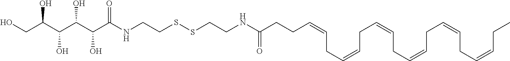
O=C(NCCSSCCNC(C(C(C(C(CO)O)O)O)O)=O)CCC=CCC=CCC=CCC=CCC=CCC=CCC
